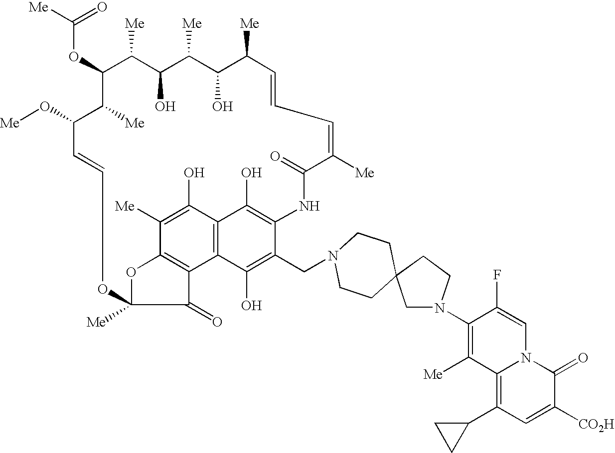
C(OC1C([Me])C(O)C([Me])C(O)C([Me])C=CC=C([Me])C(=O)NC2=C(O)C3=C(C(O)=C2CN2CCC4(CN(C5=C([Me])C6=C(C7CC7)C=C([CO2H])C(=O)N6C=C5F)CC4)CC2)C2=C(C([Me])=C3O)OC([Me])(C2=O)OC=CC(O[Me])C1[Me])([Me])=O
